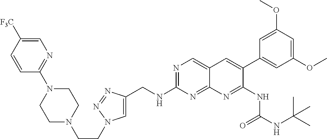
C1(CNC2=NC=C3C(=N2)N=C(NC(NC(C)(C)C)=O)C(C2=CC(OC)=CC(OC)=C2)=C3)=CN(CCN2CCN(C3=NC=C([F3C])C=C3)CC2)N=N1
